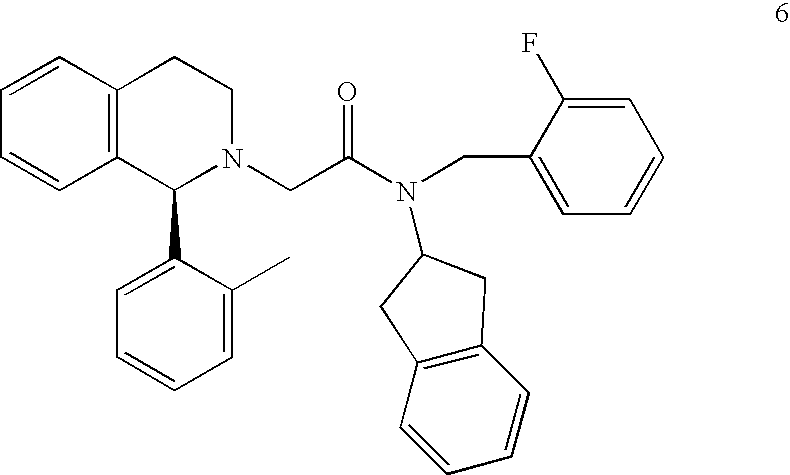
C12=C(C=CC=C1)CCN(CC(=O)N(CC1=CC=CC=C1F)C1CC3=C(C1)C=CC=C3)C2C1=CC=CC=C1C
